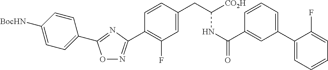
O1N=C(C2=C(F)C=C(CC(NC(=O)C3=CC(C4=CC=CC=C4F)=CC=C3)[CO2H])C=C2)N=C1C1=CC=C([BocHN])C=C1
